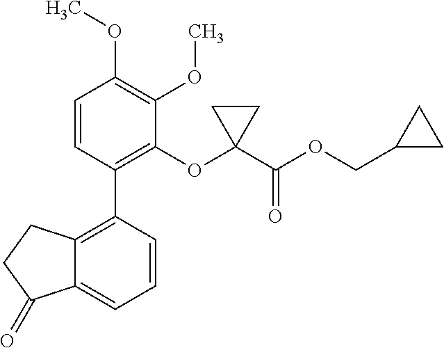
C12=C(C3=C(OC4(C(OCC5CC5)=O)CC4)C(OC)=C(OC)C=C3)C=CC=C1C(=O)CC2
